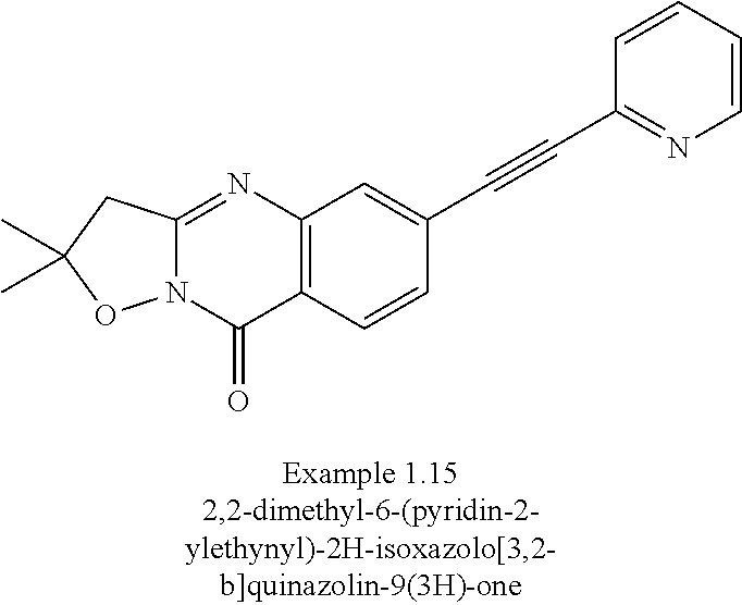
N12C(=NC3=C(C1=O)C=CC(C#CC1=NC=CC=C1)=C3)CC(C)(C)O2
